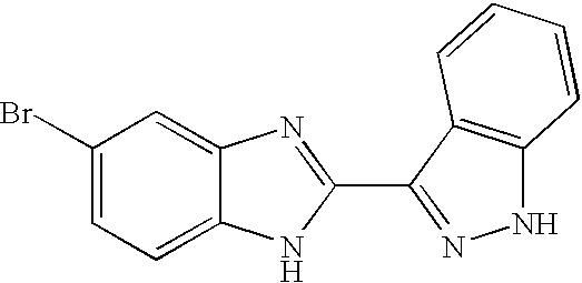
C1(Br)=CC=C2C(=C1)N=C(C1=NNC3=C1C=CC=C3)N2
